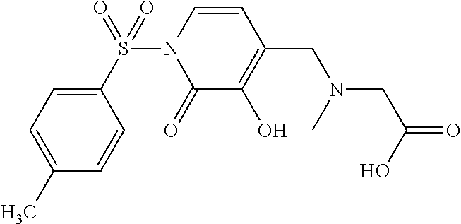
C1(S(N2C(=O)C(O)=C(CN(CC(O)=O)C)C=C2)(=O)=O)=CC=C(C)C=C1
